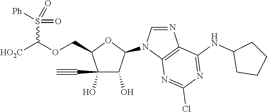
C(C1C(O)(C#C)C(O)C(N2C=NC3=C2N=C(Cl)N=C3NC2CCCC2)O1)OC([HO2C])S(=O)([Ph])=O
